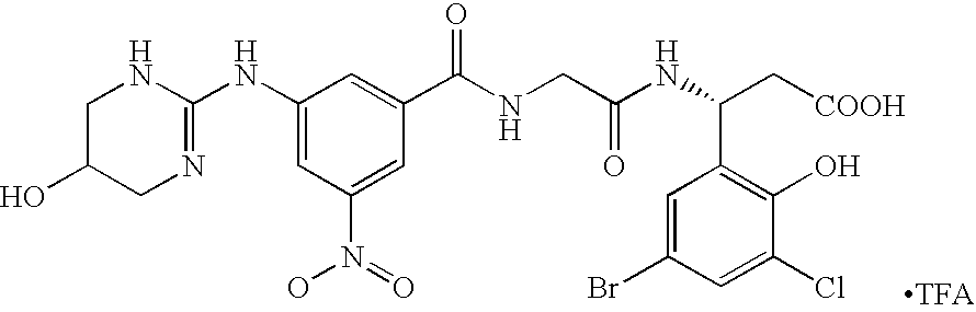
C1(NC2=NCC(O)CN2)=CC(N(O)=O)=CC(C(NCC(NC(C[COOH])C2=C(O)C(Cl)=CC(Br)=C2)=O)=O)=C1
